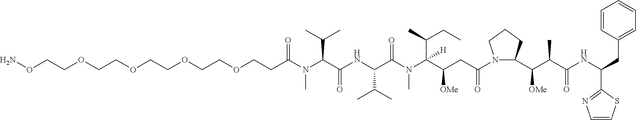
O(CCOCCOCCOCCOCCC(N(C(C(NC(C(N(C(C(CC(N1C(C(C(C(NC(C2=NC=CS2)CC2=CC=CC=C2)=O)C)[OMe])CCC1)=O)[OMe])(C(CC)C)[H])C)=O)C(C)C)=O)C(C)C)C)=O)N
